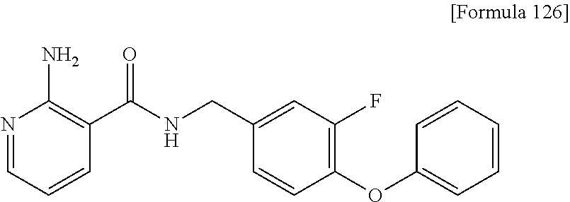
N1=CC=CC(C(NCC2=CC(F)=C(OC3=CC=CC=C3)C=C2)=O)=C1N
